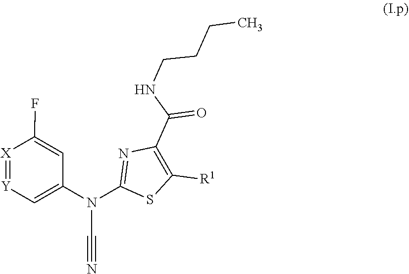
N(C#N)(C1=NC(C(NCCCC)=O)=C([R1])S1)C1=C[Y]=[X]C(F)=C1
